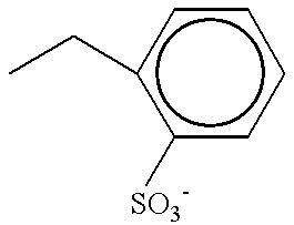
c1c(CC)c([SO3-])ccc1
